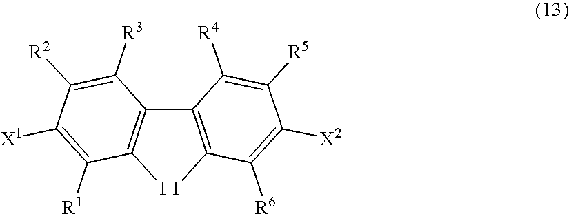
C1(C2=C(I)C([R1])=C([X1])C([R2])=C2[R3])=C(I)C([R6])=C([X2])C([R5])=C1[R4]
